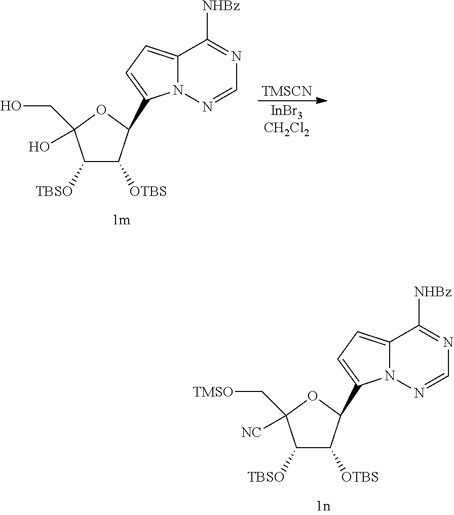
C1([TBSO])C([OTBS])C(C2=CC=C3N2N=CN=C3[NHBz])OC1(O)CO.[TMSCN].[InBr3CH2Cl2].C1([TBSO])C([OTBS])C(C2=CC=C3N2N=CN=C3[NHBz])OC1([NC])C[TMSO]
